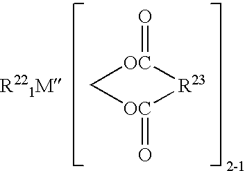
C1[OC](=O)[R23][OC]1=O.[R221M]
